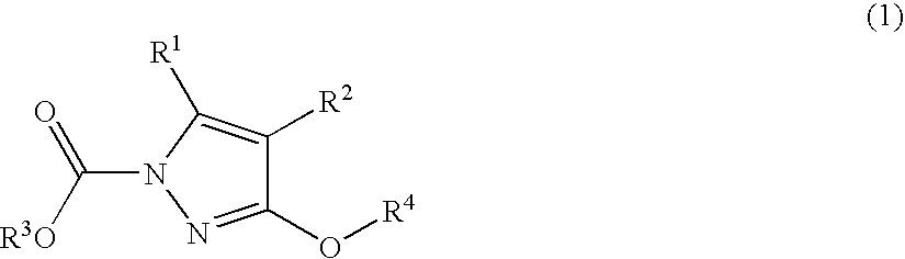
C1(O[R4])=NN(C([R3O])=O)C([R1])=C1[R2]
